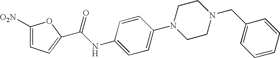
C1=C([O2N])OC(C(NC2=CC=C(N3CCN(CC4=CC=CC=C4)CC3)C=C2)=O)=C1
